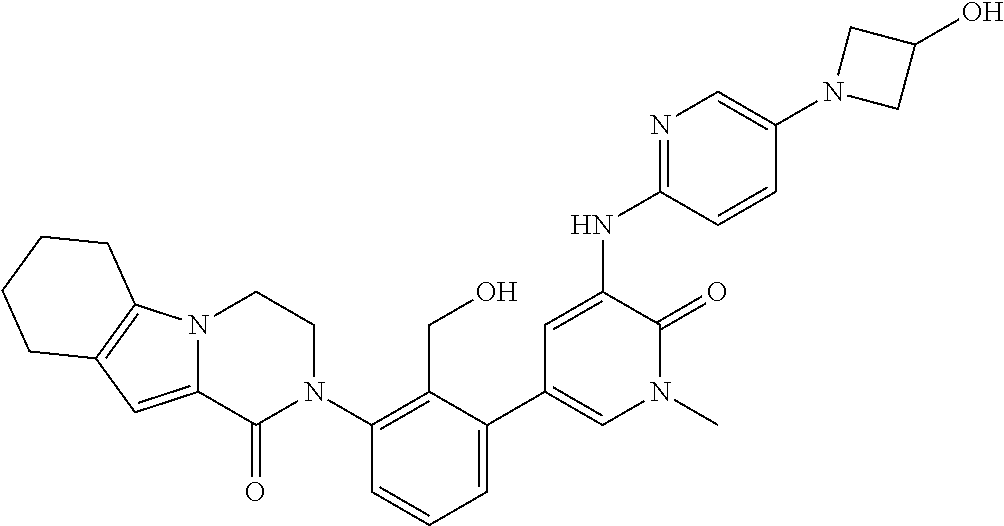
C12=CC3=C(N1CCN(C1=C(CO)C(C4=CN(C)C(=O)C(NC5=NC=C(N6CC(O)C6)C=C5)=C4)=CC=C1)C2=O)CCCC3
